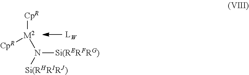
[CpR][M2]([CpR])N([Si(RHRIRJ)])[Si(RERFRG)]
